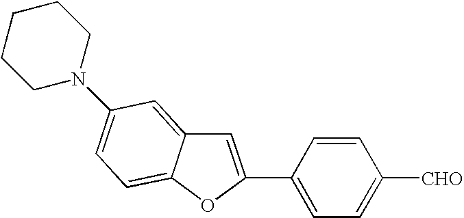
C1CCN(C2=CC=C3C(=C2)C=C(C2=CC=C([CHO])C=C2)O3)CC1
